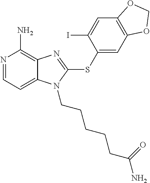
N1=CC=C2C(=C1N)N=C(SC1=CC3=C(C=C1I)OCO3)N2CCCCCC(N)=O
